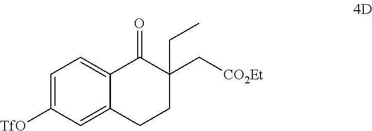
C1=C([TfO])C=C2C(=C1)C(=O)C(C[CO2Et])(CC)CC2
